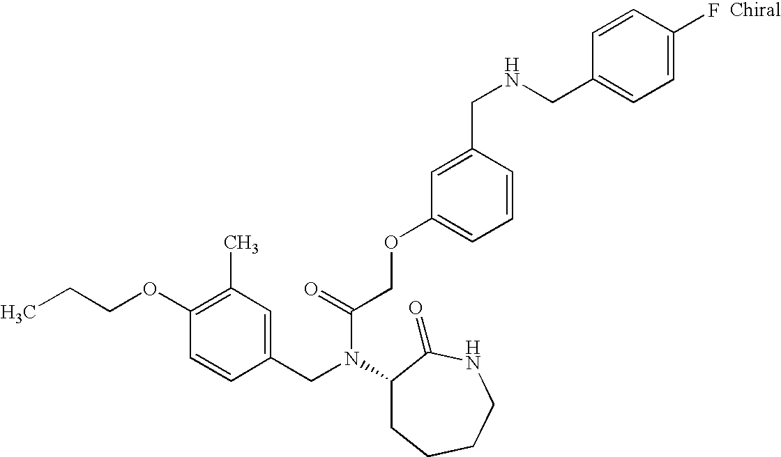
C1(CN(C(COC2=CC=CC(CNCC3=CC=C(F)C=C3)=C2)=O)C2CCCCNC2=O)=CC(C)=C(OCCC)C=C1
